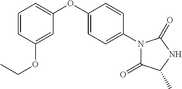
C1=C(OC2=CC=CC(OCC)=C2)C=CC(N2C(=O)C(C)NC2=O)=C1
